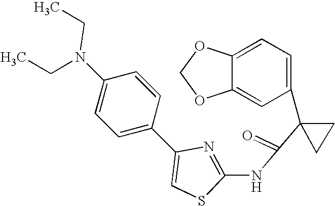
C1=C2C(=CC(C3(C(=O)NC4=NC(C5=CC=C(N(CC)CC)C=C5)=CS4)CC3)=C1)OCO2
